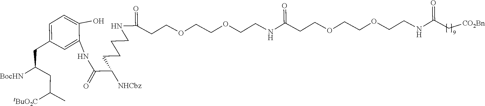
C(COCCC(NCCOCCOCCC(NCCCCC(C(=O)NC1=CC(CC(CC(C)[tBuO2C])[BocHN])=CC=C1O)[NHCbz])=O)=O)OCCNC(C[CO2Bn])=O
